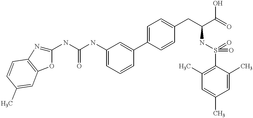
N(C(NC1=CC=CC(C2=CC=C(CC(C(=O)O)NS(=O)(=O)C3=C(C)C=C(C)C=C3C)C=C2)=C1)=O)C1=NC2=C(O1)C=C(C)C=C2
